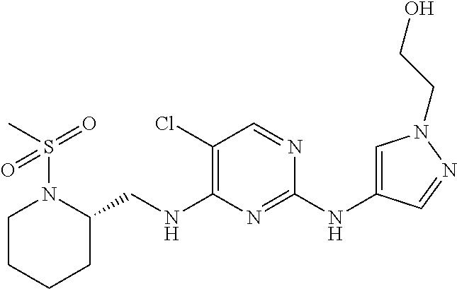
C1(Cl)=C(NCC2N(S(=O)(C)=O)CCCC2)N=C(NC2=CN(CCO)N=C2)N=C1
